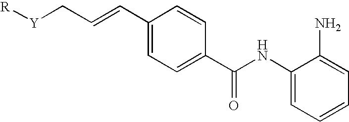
C1(NC(C2=CC=C(C=CC[Y][R])C=C2)=O)=CC=CC=C1N
